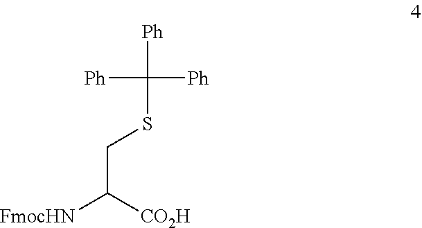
C(C([CO2H])[FmocHN])SC([Ph])([Ph])[Ph]
